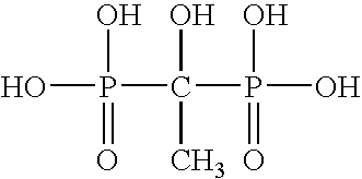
OP(O)(=O)C(O)(C)P(O)(O)=O
